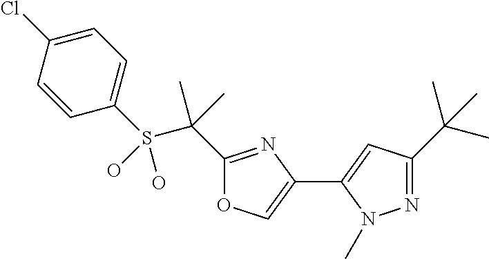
C1=CC(Cl)=CC=C1S(C(C)(C)C1=NC(C2=CC(C(C)(C)C)=NN2C)=CO1)(O)O
